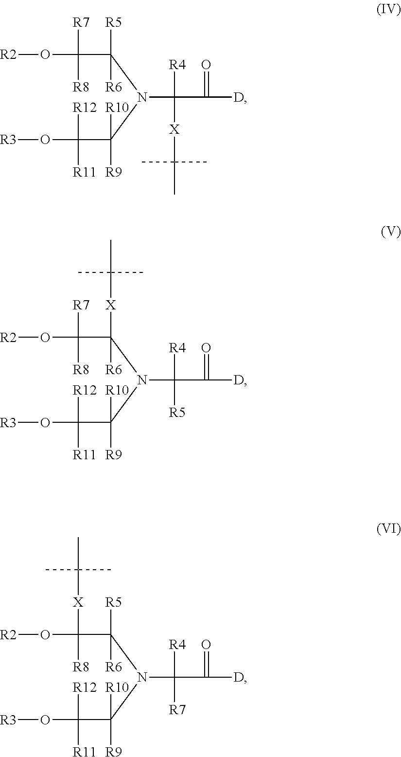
[R2]OC([R7])([R8])C([R5])([R6])N(C(C(O[R3])([R11])[R12])([R9])[R10])C([R4])([X]C(C)(C)C)C(=O)[D].[R2]OC([R7])([R8])C([X]C(C)(C)C)([R6])N(C(C(O[R3])([R11])[R12])([R9])[R10])C([R4])([R5])C(=O)[D].[R2]OC([R8])(C([R5])([R6])N(C(C(O[R3])([R11])[R12])([R9])[R10])C([R4])([R7])C(=O)[D])[X]C(C)(C)C
